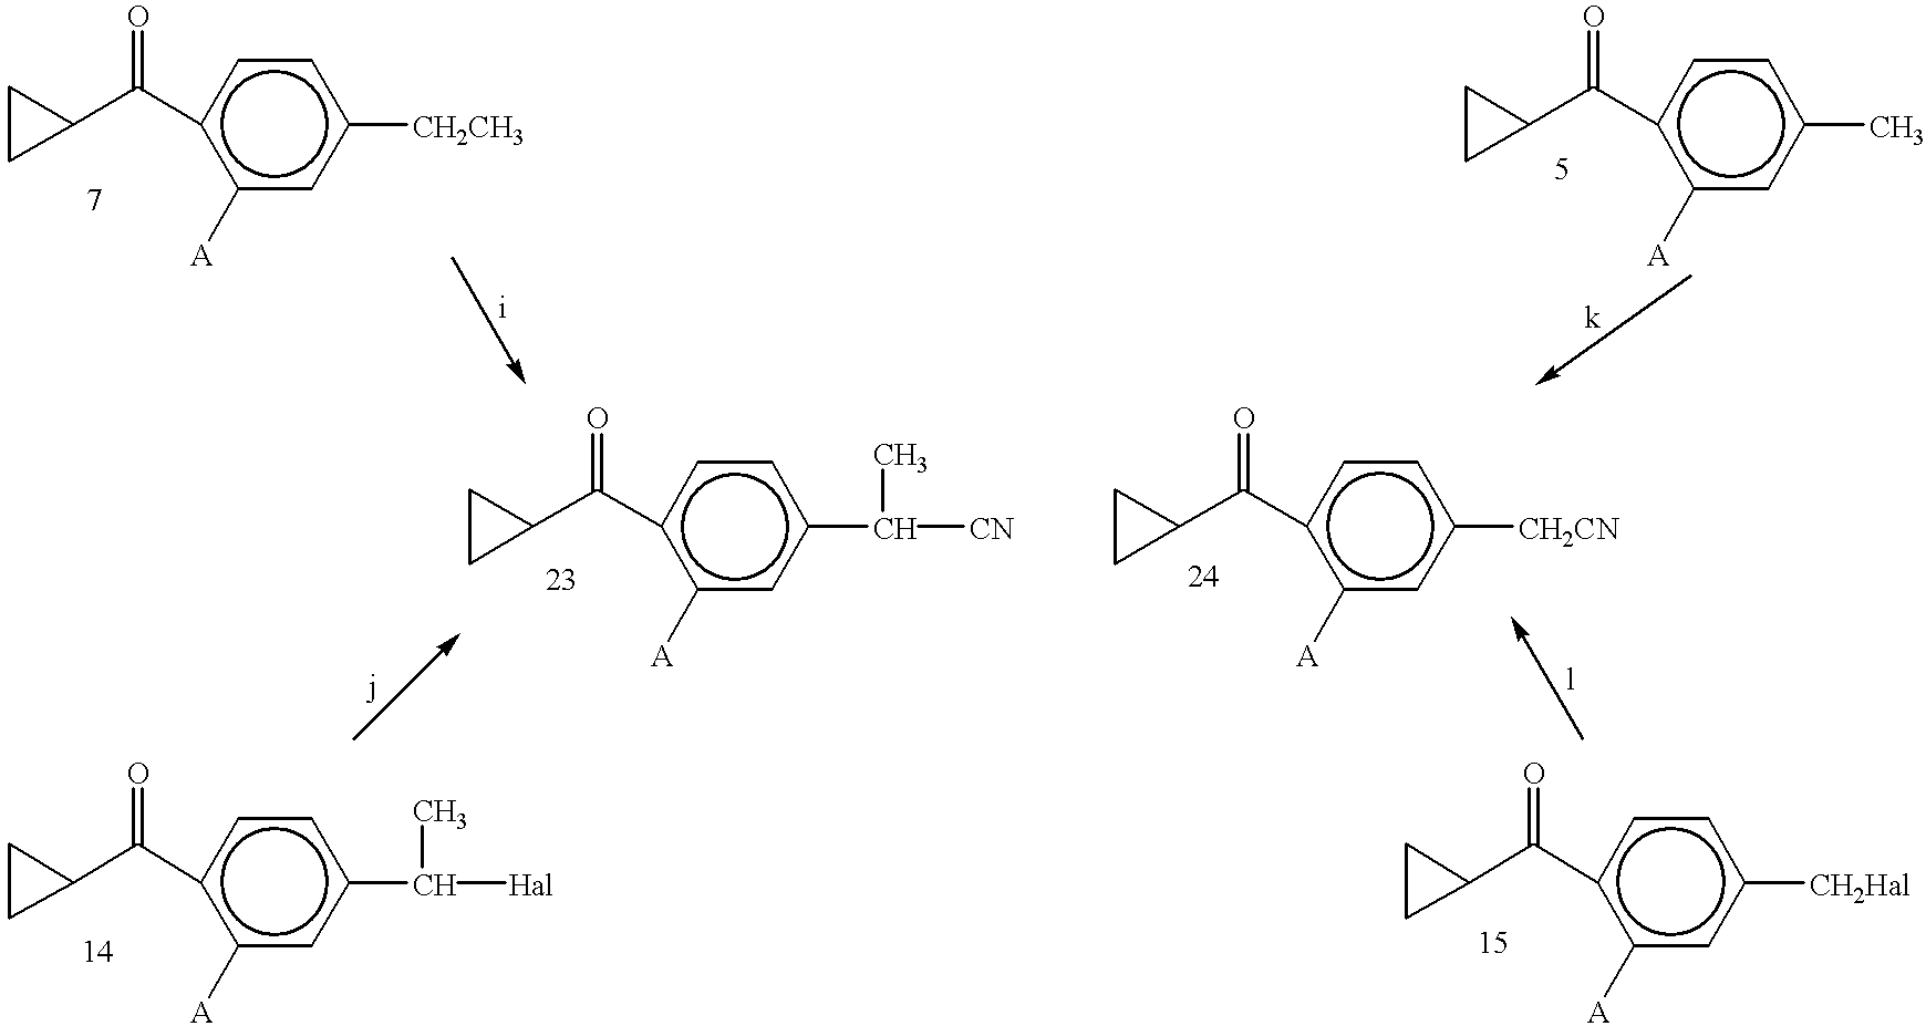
c1([A])cc(C)ccc1C(C1CC1)=O.c1([A])cc([CH2CN])ccc1C(C1CC1)=O.c1([A])cc([CH2Hal])ccc1C(C1CC1)=O.c1([A])cc(C(C)[CN])ccc1C(C1CC1)=O.c1([A])cc([CH2CH3])ccc1C(C1CC1)=O.c1([A])cc(C(C)[Hal])ccc1C(C1CC1)=O
